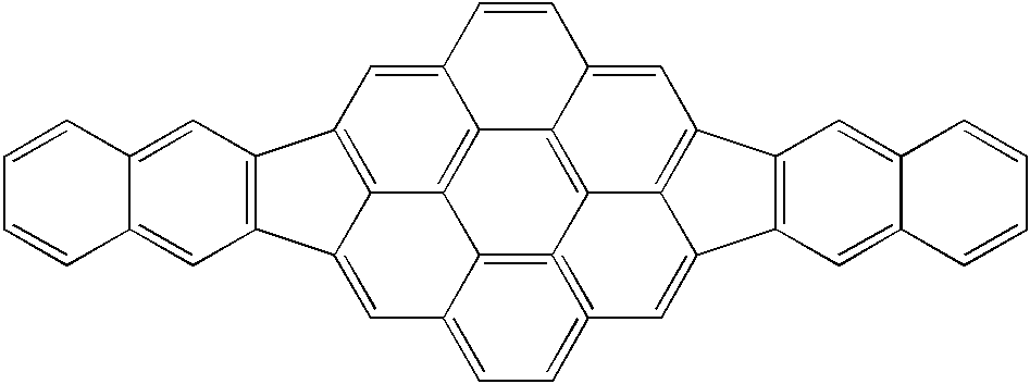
C12=CC3=C4C(=CC5=CC=C6=C7=C5C4=C1C1=C7C4=C(C=C1C=C2)C1=C(C4=C6)C=C2C(=C1)C=CC=C2)C1=C3C=C2C(=C1)C=CC=C2
